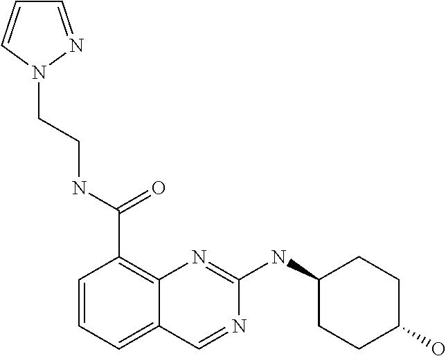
C1=CC=C2C(=C1C(NCCN1N=CC=C1)=O)N=C(NC1CCC(O)CC1)N=C2
